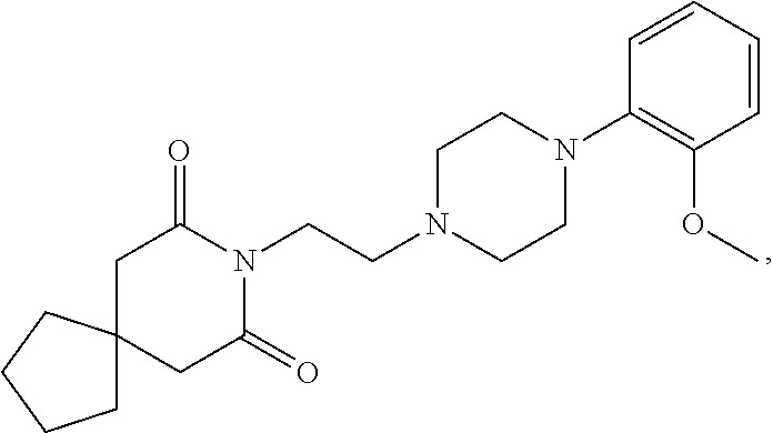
C1C(=O)N(CCN2CCN(C3=C(OC)C=CC=C3)CC2)C(=O)CC12CCCC2
